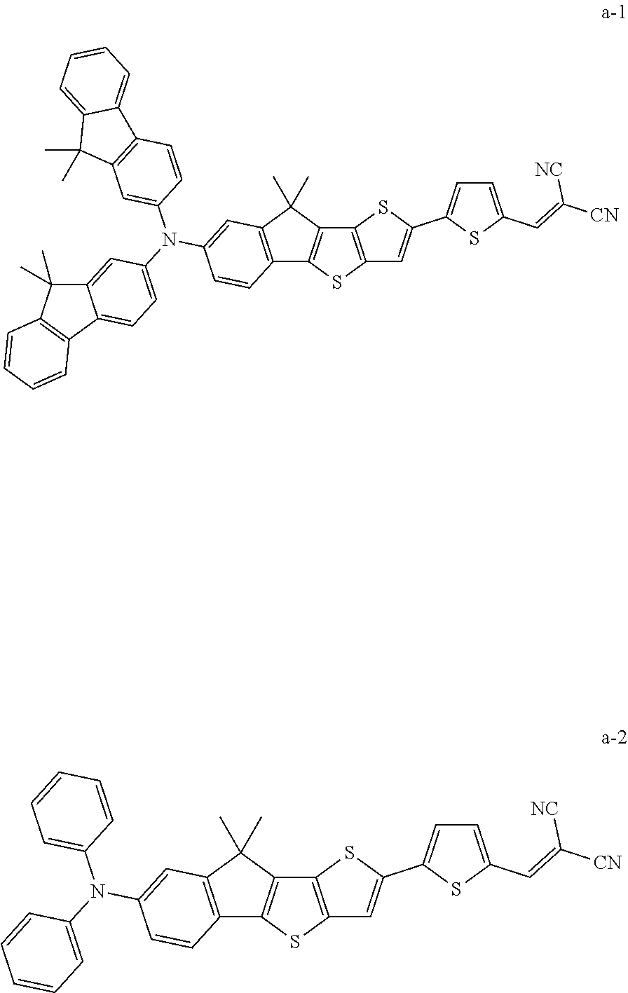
C12=C(SC3=C1SC(C1=CC=C(C=C([CN])[NC])S1)=C3)C1=C(C2(C)C)C=C(N(C2=CC=C3C(=C2)C(C)(C)C2=C3C=CC=C2)C2=CC3=C(C=C2)C2=CC=CC=C2C3(C)C)C=C1.C12=C(SC3=C1SC(C1=CC=C(C=C([CN])[NC])S1)=C3)C1=C(C2(C)C)C=C(N(C2=CC=CC=C2)C2=CC=CC=C2)C=C1
